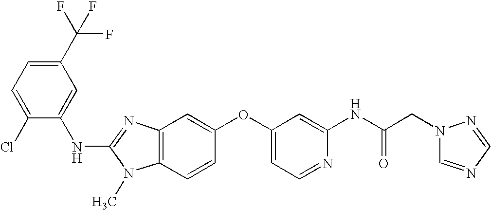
C1(C(F)(F)F)=CC=C(Cl)C(NC2=NC3=C(N2C)C=CC(OC2=CC=NC(NC(CN4C=NC=N4)=O)=C2)=C3)=C1
